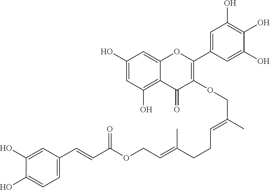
C1(O)=CC(O)=C2C(=C1)OC(C1=CC(O)=C(O)C(O)=C1)=C(OCC(C)=CCCC(C)=CCOC(C=CC1=CC=C(O)C(O)=C1)=O)C2=O
